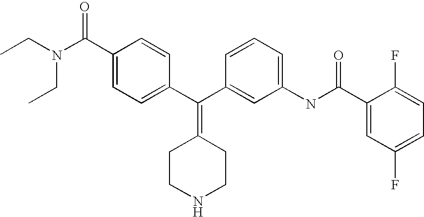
CCN(CC)C(C1=CC=C(C(C2=CC(NC(C3=CC(F)=CC=C3F)=O)=CC=C2)=C2CCNCC2)C=C1)=O
